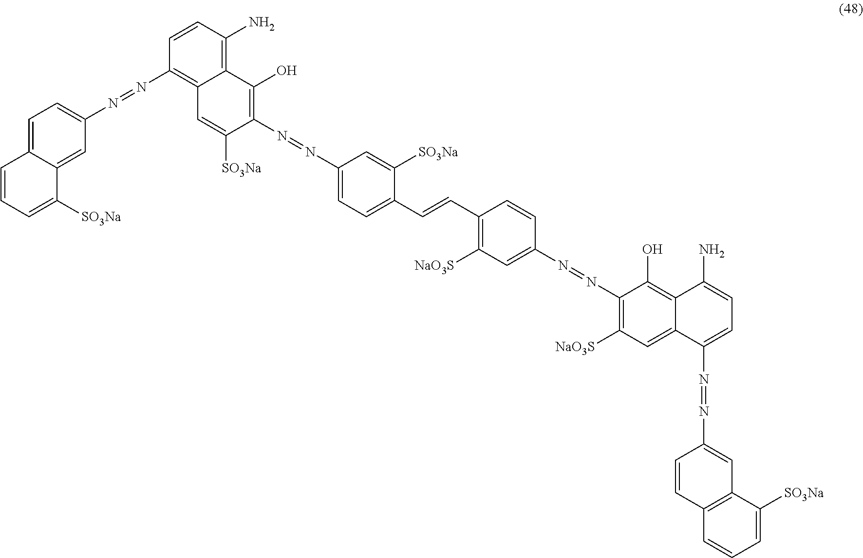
C1=C2C(=CC(N=NC3=C4C(=C(N)C=C3)C(O)=C(N=NC3=CC=C(C=CC5=C([NaO3S])C=C(N=NC6=C([NaO3S])C=C7C(=C6O)C(N)=CC=C7N=NC6=CC7=C(C=C6)C=CC=C7[SO3Na])C=C5)C([SO3Na])=C3)C([SO3Na])=C4)=C1)C([SO3Na])=CC=C2
